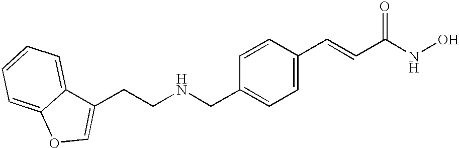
C(NCC1=CC=C(C=CC(NO)=O)C=C1)CC1=COC2=CC=CC=C12
